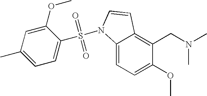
C1(OC)=CC=C2C(=C1CN(C)C)C=CN2S(=O)(=O)C1=CC=C(C)C=C1OC
